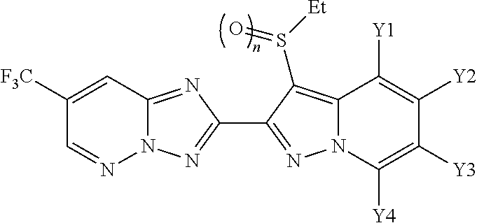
N12C(=NC(C3=NN4C(=C3S([Et])=O)C([Y1])=C([Y2])C([Y3])=C4[Y4])=N1)C=C([F3C])C=N2
